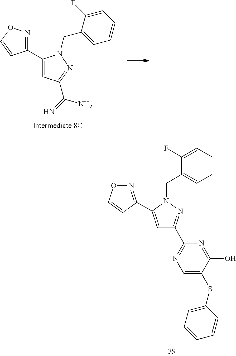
N1=C(C2=CC(C3=NC=C(SC4=CC=CC=C4)C(O)=N3)=NN2CC2=CC=CC=C2F)C=CO1.C1(C2=NOC=C2)=CC(C(=N)N)=NN1CC1=CC=CC=C1F
